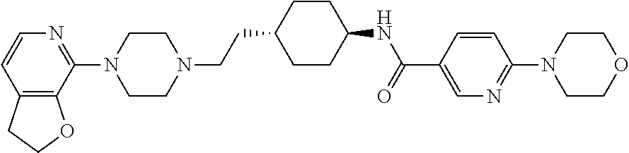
C12=C(C(N3CCN(CCC4CCC(NC(=O)C5=CN=C(N6CCOCC6)C=C5)CC4)CC3)=NC=C1)OCC2
